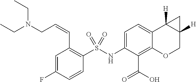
C1=C(NS(C2=C(C=CCN(CC)CC)C=C(F)C=C2)(=O)=O)C(C(O)=O)=C2C(=C1)C1([H])C([H])(CO2)C1
